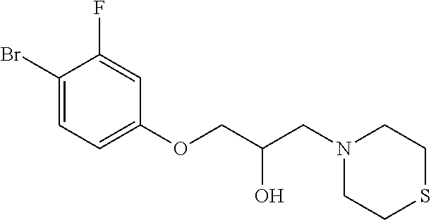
C1(Br)=CC=C(OCC(CN2CCSCC2)O)C=C1F
